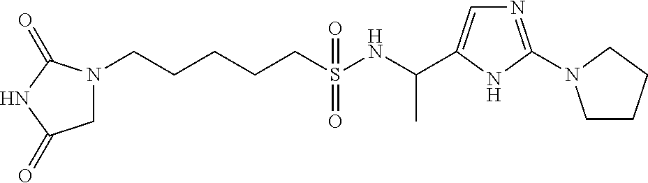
N1(CCCCCS(NC(C)C2=CN=C(N3CCCC3)N2)(=O)=O)CC(=O)NC1=O
